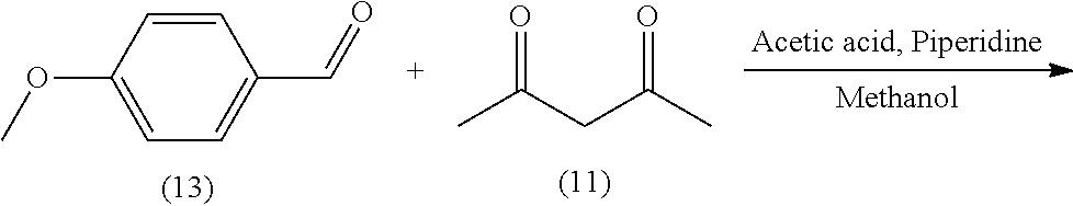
CC(CC(C)=O)=O.C1=CC(OC)=CC=C1C=O
